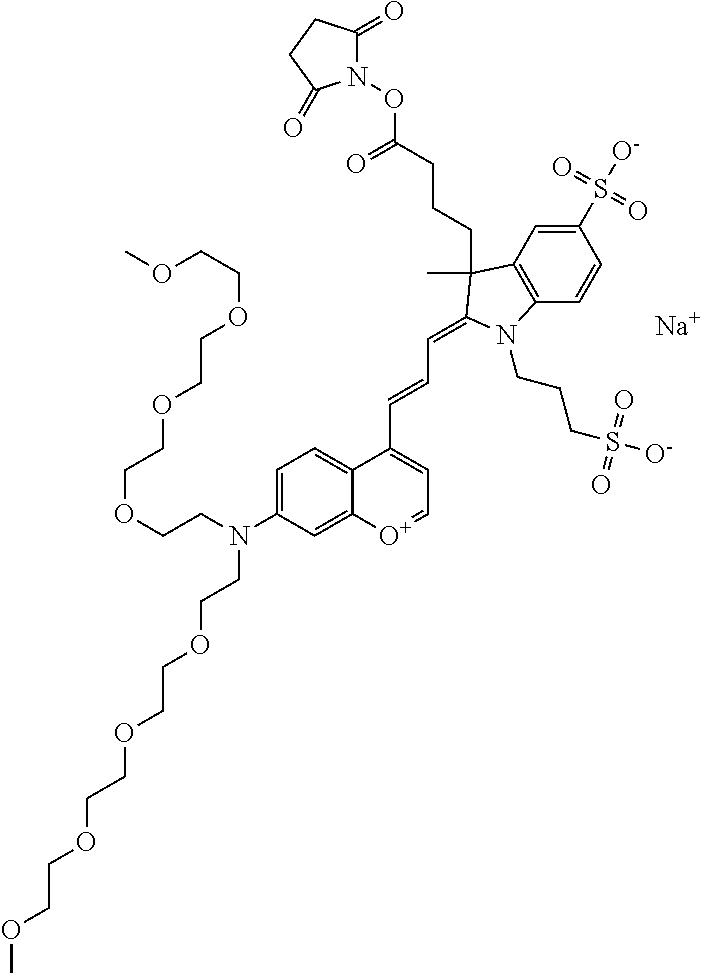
[Na].C1=C(N(CCOCCOCCOCCOC)CCOCCOCCOCCOC)C=C2C(=C1)C(C=CC=C1C(C)(CCCC(ON3C(=O)CCC3=O)=O)C3=C(C=CC(S(=O)(=O)[O-])=C3)N1CCCS([O-])(=O)=O)=CC=[O+]2
